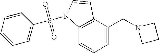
C1=C(CN2CCC2)C2=C(C=C1)N(S(=O)(=O)C1=CC=CC=C1)C=C2
